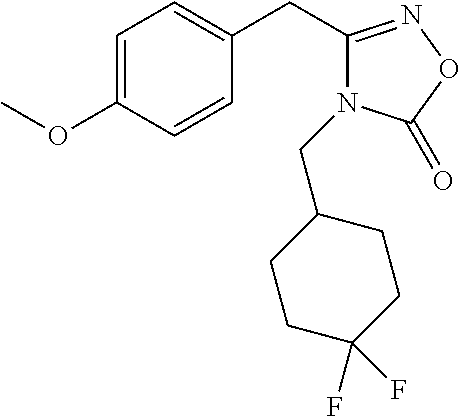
C1=C(OC)C=CC(CC2=NOC(=O)N2CC2CCC(F)(F)CC2)=C1
